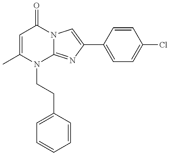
C1=C(C)N(CCC2=CC=CC=C2)C2=NC(C3=CC=C(Cl)C=C3)=CN2C1=O
